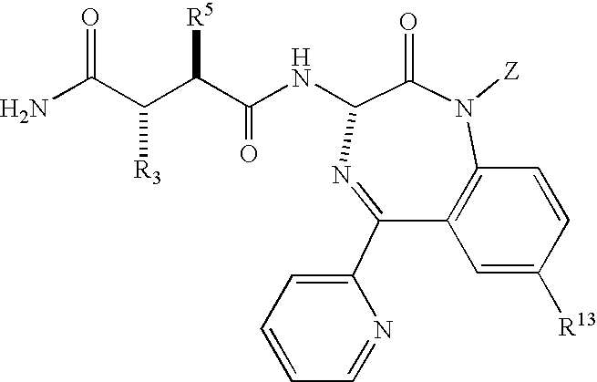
N1([Z])C(=O)C(NC(C([R5])C(C(N)=O)[R3])=O)N=C(C2=CC=CC=N2)C2=C1C=CC([R13])=C2
